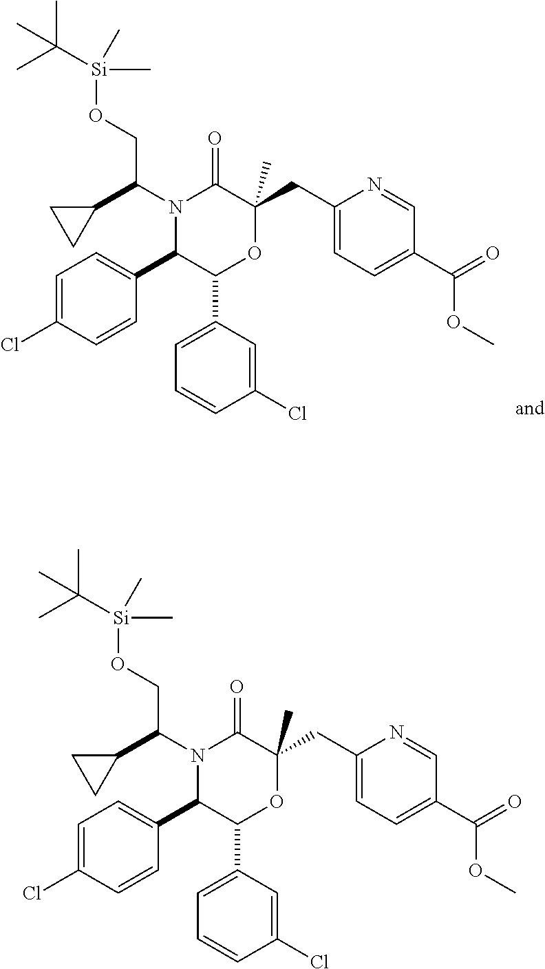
C1=C(Cl)C=CC(C2C(C3=CC=CC(Cl)=C3)OC(CC3=CC=C(C(=O)OC)C=N3)(C)C(=O)N2C(C2CC2)CO[Si](C)(C)C(C)(C)C)=C1.C1=C(Cl)C=CC(C2C(C3=CC=CC(Cl)=C3)OC(CC3=CC=C(C(=O)OC)C=N3)(C)C(=O)N2C(C2CC2)CO[Si](C)(C)C(C)(C)C)=C1
